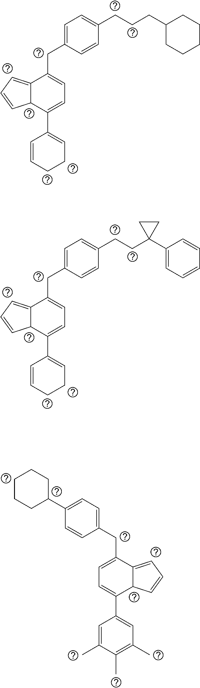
C(CCC1CCCCC1)C1=CC=C(CC2=CC=C(C3=CCCC=C3)C3C2=CC=C3)C=C1.C(CC1(C2=CC=CC=C2)CC1)C1=CC=C(CC2=CC=C(C3=CCCC=C3)C3C2=CC=C3)C=C1.C1(C2CCCCC2)=CC=C(CC2=CC=C(C3=CC(C)=C(C)C(C)=C3)C3C2=CC=C3)C=C1
